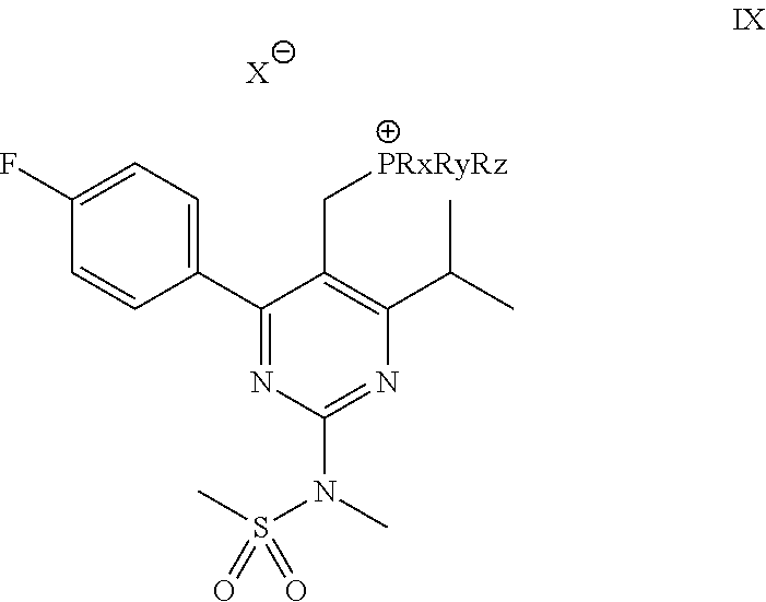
C1(C2=NC(N(C)S(C)(=O)=O)=NC(C(C)C)=C2C[PRxRyRz])=CC=C(F)C=C1.[X]
